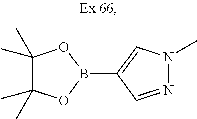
C1(C)(C)C(C)(C)OB(C2=CN(C)N=C2)O1
